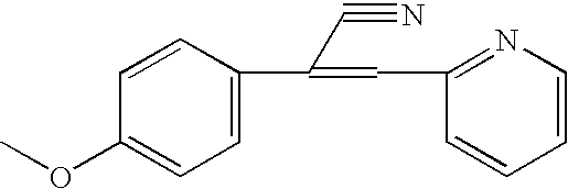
C1=C(C(=CC2=NC=CC=C2)C#N)C=CC(OC)=C1
